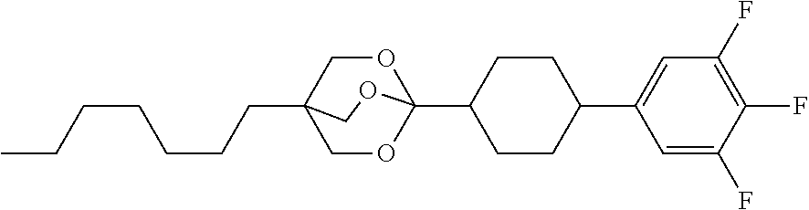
C(C12COC(C3CCC(C4=CC(F)=C(F)C(F)=C4)CC3)(OC1)OC2)CCCCCC
